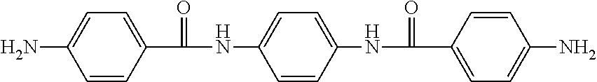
C1=CC(NC(C2=CC=C(N)C=C2)=O)=CC=C1NC(C1=CC=C(N)C=C1)=O
